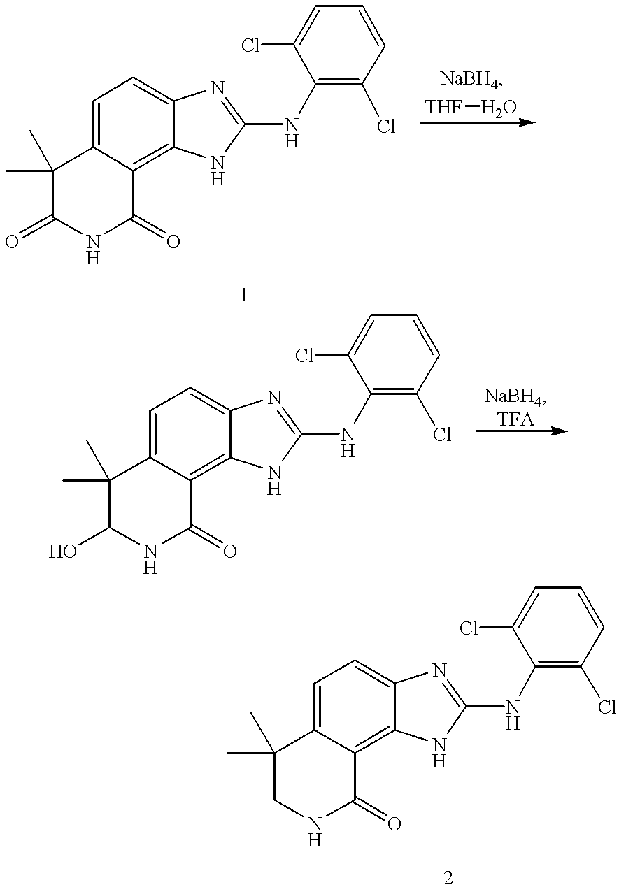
C1(C)(C)C(=O)NC(=O)C2=C3C(=CC=C12)N=C(NC1=C(Cl)C=CC=C1Cl)N3.[THF]O.C1(C)(C)CNC(=O)C2=C3C(=CC=C12)N=C(NC1=C(Cl)C=CC=C1Cl)N3.C1(C)(C)C(O)NC(=O)C2=C3C(=CC=C12)N=C(NC1=C(Cl)C=CC=C1Cl)N3
